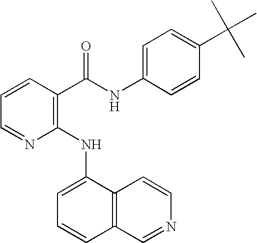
C1=CC=NC(NC2=CC=CC3=C2C=CN=C3)=C1C(NC1=CC=C(C(C)(C)C)C=C1)=O
